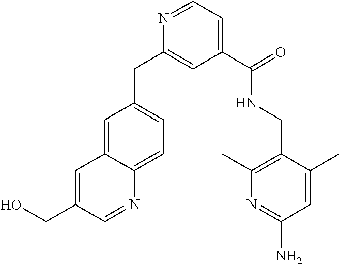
C1(C(=O)NCC2=C(C)N=C(N)C=C2C)=CC=NC(CC2=CC=C3C(=C2)C=C(CO)C=N3)=C1
